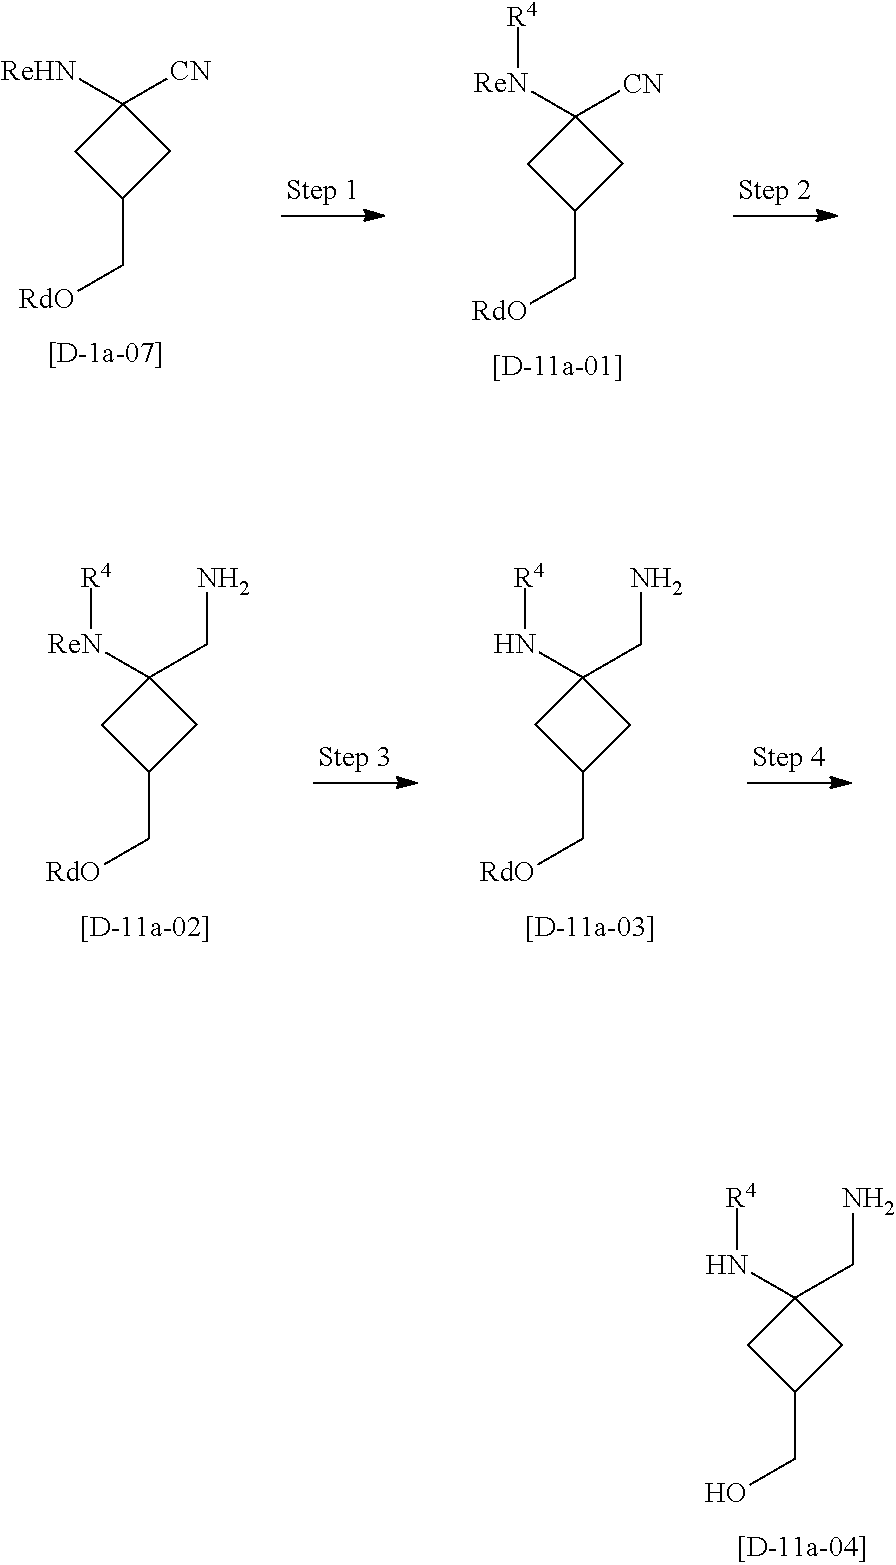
C1(CN)(N[R4])CC(CO)C1.C1([CN])([ReHN])CC(C[RdO])C1.C1([CN])([ReN][R4])CC(C[RdO])C1.C1(CN)([ReN][R4])CC(C[RdO])C1.C1(CN)(N[R4])CC(C[RdO])C1
